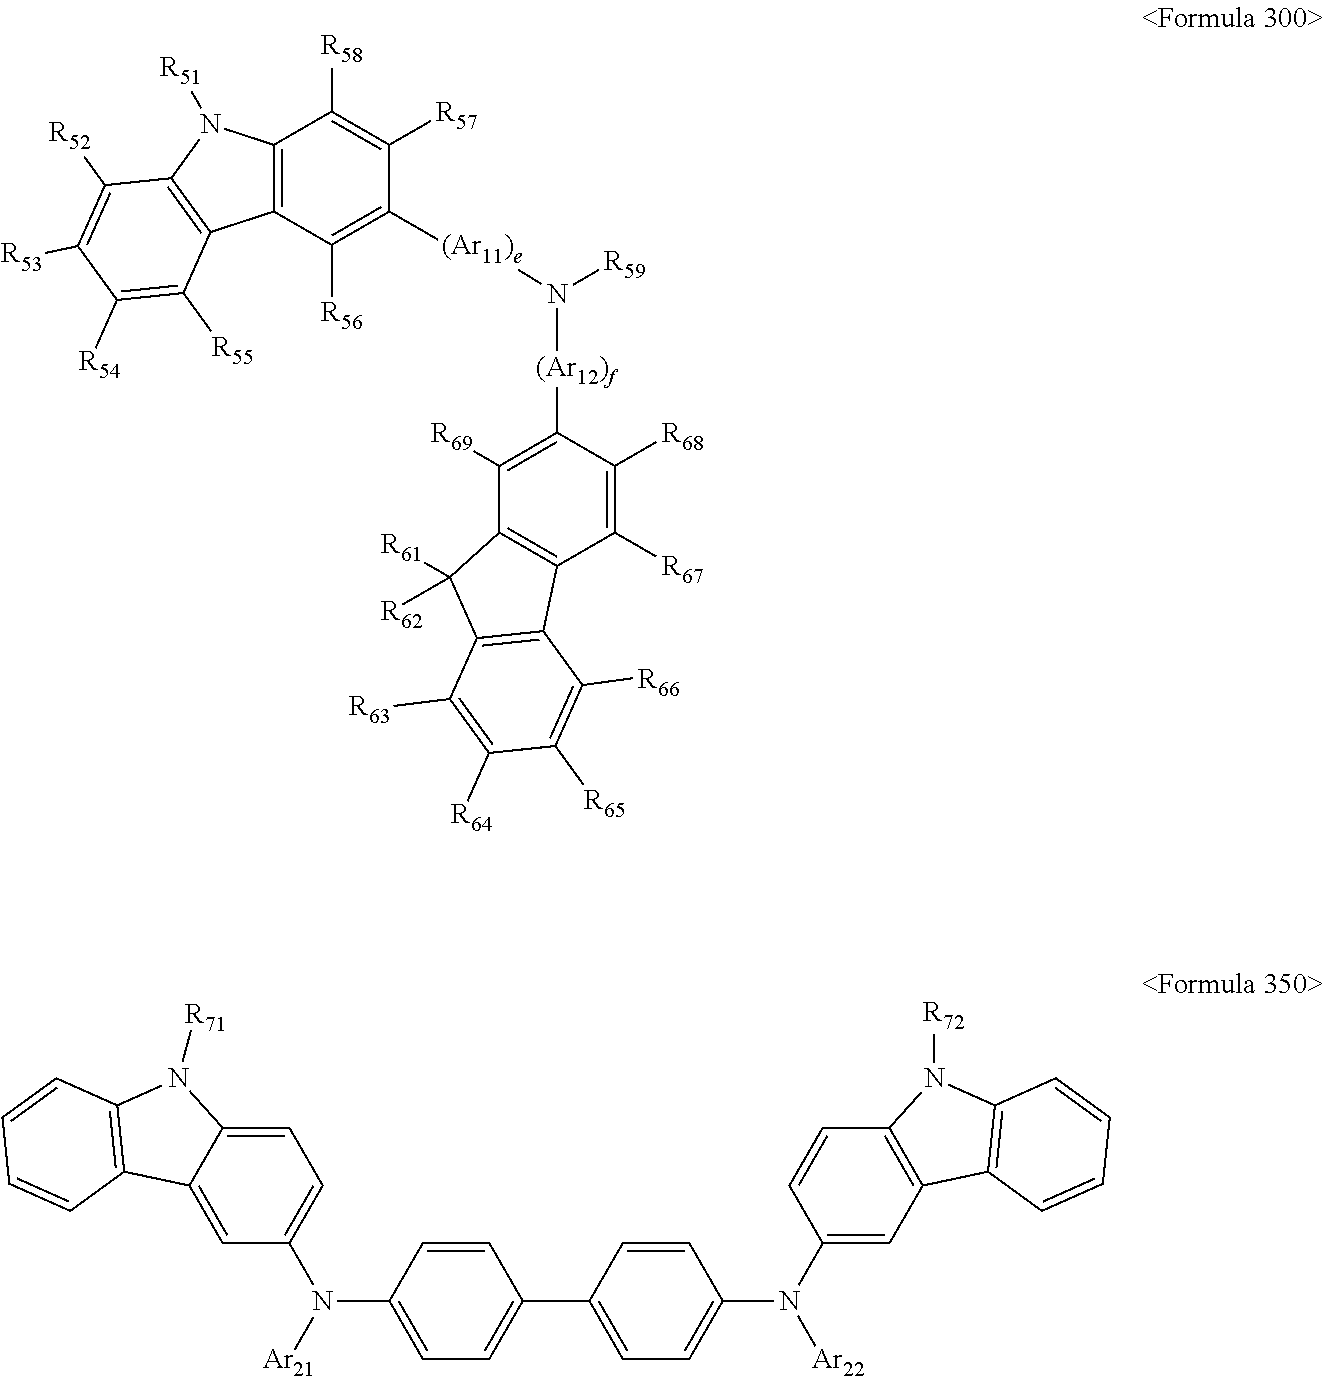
C12=C(C([R56])=C([(Ar11)e]N([R59])[(Ar12)f]C3=C([R69])C4=C(C([R67])=C3[R68])C3=C(C4([R61])[R62])C([R63])=C([R64])C([R65])=C3[R66])C([R57])=C1[R58])C1=C(N2[R51])C([R52])=C([R53])C([R54])=C1[R55].C1=CC(N([Ar21])C2=CC=C3C(=C2)C2=C(N3[R71])C=CC=C2)=CC=C1C1=CC=C(N(C2=CC3=C(C=C2)N([R72])C2=C3C=CC=C2)[Ar22])C=C1
